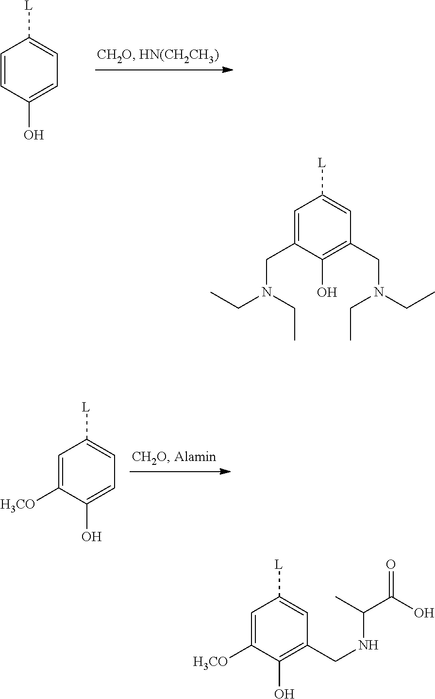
C1=CC(O)=CC=C1[L].C1=C([H3CO])C(O)=CC=C1[L].C1=C(CN(CC)CC)C(O)=C(CN(CC)CC)C=C1[L].C1=C([H3CO])C(O)=C(CNC(C(O)=O)C)C=C1[L]
